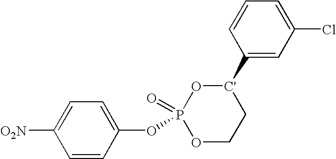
[O2N]C1=CC=C(OP2(=O)O[C'](C3=CC(Cl)=CC=C3)CCO2)C=C1
